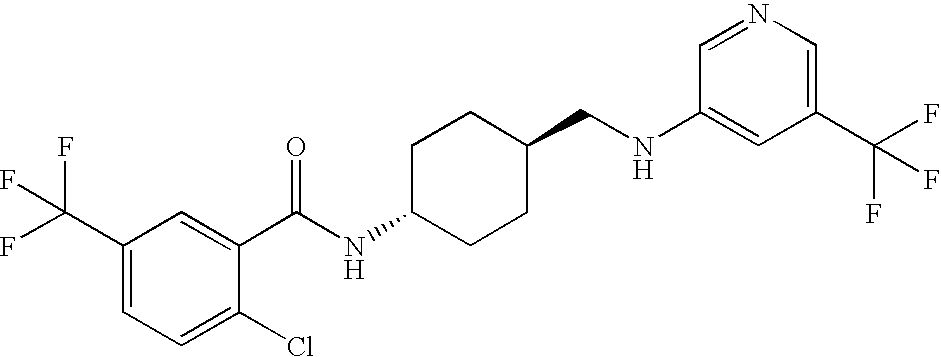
C1(C(F)(F)F)=CC=C(Cl)C(C(NC2CCC(CNC3=CC(C(F)(F)F)=CN=C3)CC2)=O)=C1
